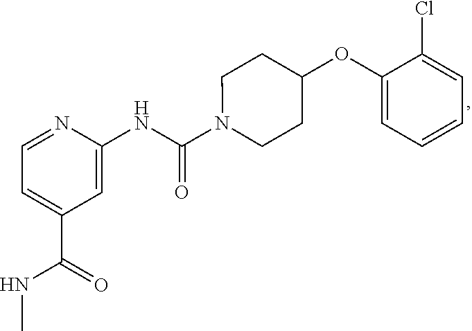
C1=NC(NC(N2CCC(OC3=CC=CC=C3Cl)CC2)=O)=CC(C(=O)NC)=C1
